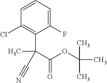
C1=CC=C(F)C(C(C)(C(OC(C)(C)C)=O)C#N)=C1Cl
